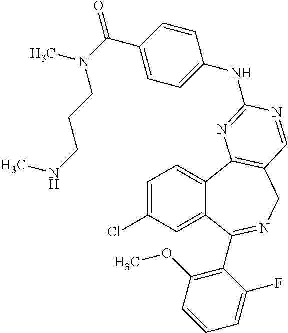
C1=C(Cl)C=C2C(=C1)C1=C(CN=C2C2=C(OC)C=CC=C2F)C=NC(NC2=CC=C(C(=O)N(C)CCCNC)C=C2)=N1
